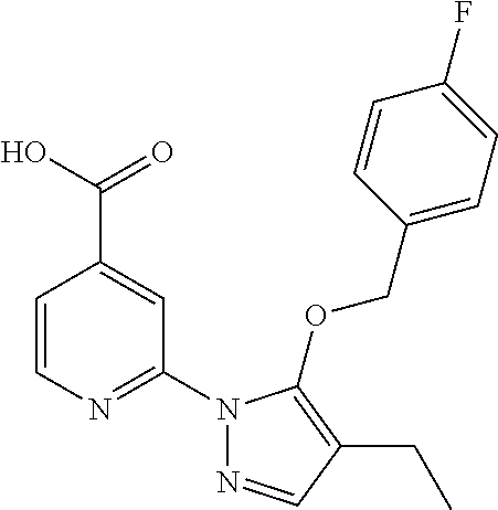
C1=CN=C(N2N=CC(CC)=C2OCC2=CC=C(F)C=C2)C=C1C(=O)O
